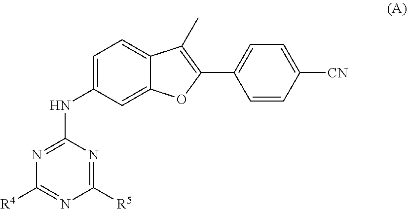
C1([R5])=NC(NC2=CC=C3C(=C2)OC(C2=CC=C([CN])C=C2)=C3C)=NC([R4])=N1
